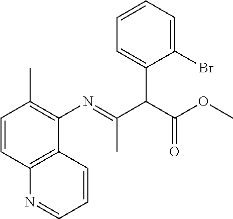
C1=CC(C)=C(N=C(C(C(OC)=O)C2=CC=CC=C2Br)C)C2=C1N=CC=C2
